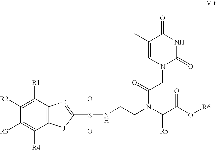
C12=C(C([R1])=C([R2])C([R3])=C1[R4])[E]=C(S(=O)(NCCN(C(C(O[R6])=O)[R5])C(=O)CN1C(=O)NC(=O)C(C)=C1)=O)[J]2
